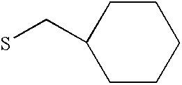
C1CC(CS)CCC1
